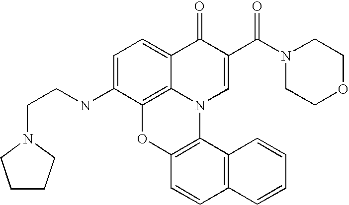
C1=C(NCCN2CCCC2)C2=C3C(=C1)C(=O)C(C(N1CCOCC1)=O)=CN3C1=C(O2)C=CC2=C1C=CC=C2
